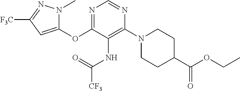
C1(OC2=NC=NC(N3CCC(C(OCC)=O)CC3)=C2NC(=O)[CF3])=CC([F3C])=NN1C
